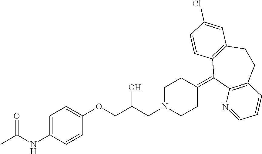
C1(=C2C3=C(CCC4=C2C=CC(Cl)=C4)C=CC=N3)CCN(CC(COC2=CC=C(NC(C)=O)C=C2)O)CC1
